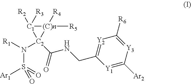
[Y1]1=C([Ar2])[Y3]=C([R6])[Y2]=C1CNC(=O)[C2]1(N([R1])S(=O)([Ar1])=O)[(C)n]([R5])([R4])[C1]1([R2])[R3]
